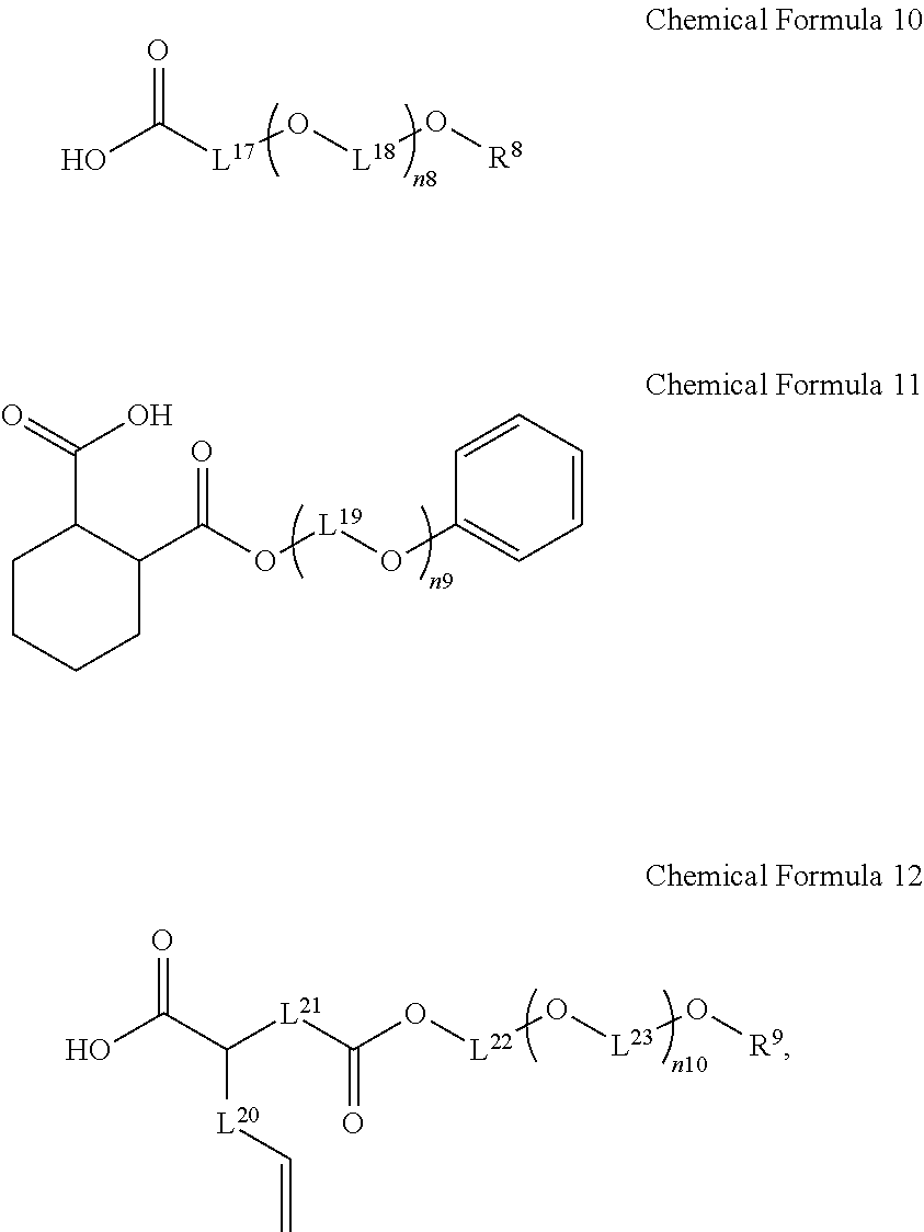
OC([L17]O[L18]O[R8])=O.C1CCCC(C(O[L19]OC2=CC=CC=C2)=O)C1C(=O)O.OC(C([L21]C(O[L22]O[L23]O[R9])=O)[L20]C=C)=O
